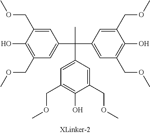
C(C)(C1=CC(COC)=C(O)C(COC)=C1)(C1=CC(COC)=C(O)C(COC)=C1)C1=CC(COC)=C(O)C(COC)=C1
